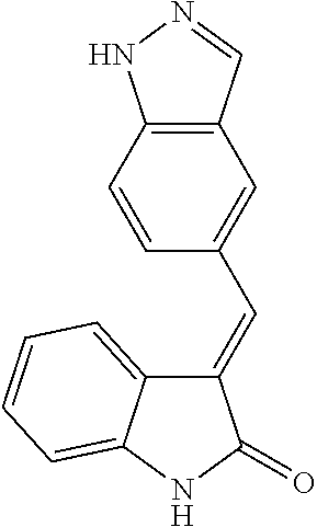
C1=CC2=C(C=C1C=C1C3=CC=CC=C3NC1=O)C=NN2
